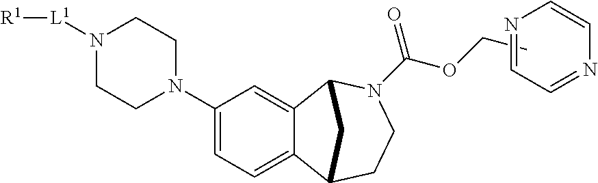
C1(N2CCN([L1][R1])CC2)=CC=C2C(=C1)C1N(C(OCC)=O)CCC2C1.N1=CC=NC=C1
